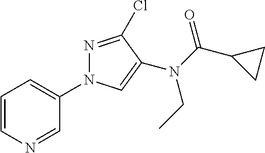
C1=CN=CC(N2N=C(Cl)C(N(CC)C(=O)C3CC3)=C2)=C1
